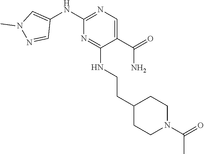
C1(C(=O)N)=CN=C(NC2=CN(C)N=C2)N=C1NCCC1CCN(C(=O)C)CC1
